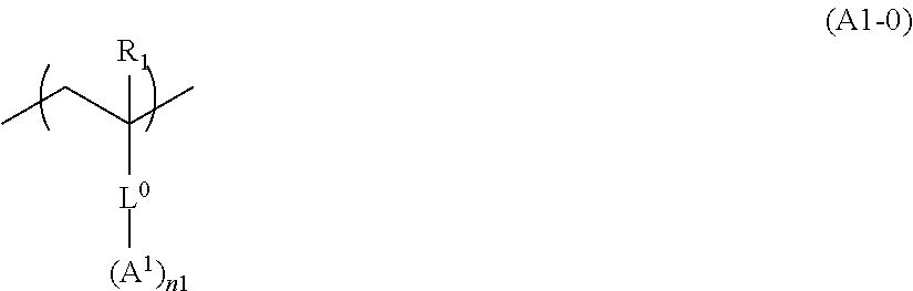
CCC(C)([R1])[L0][(A1)n1]
